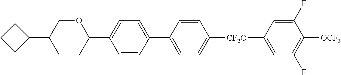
C1(C2CCC2)COC(C2=CC=C(C3=CC=C([CF2O]C4=CC(F)=C([OCF3])C(F)=C4)C=C3)C=C2)CC1
